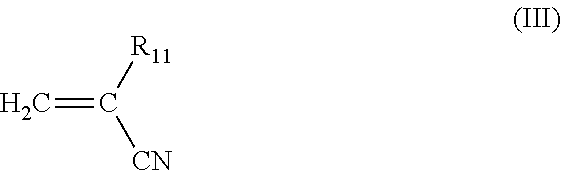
C=C([R11])[CN]
